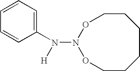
C1=CC=C(N(N2OCCCCCCO2)[H])C=C1
